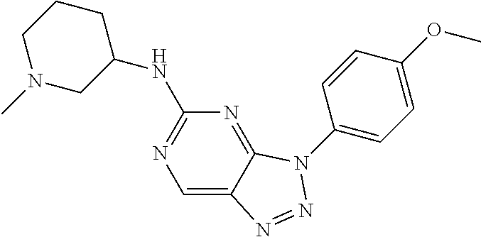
C1=C(OC)C=CC(N2C3=NC(NC4CCCN(C)C4)=NC=C3N=N2)=C1
